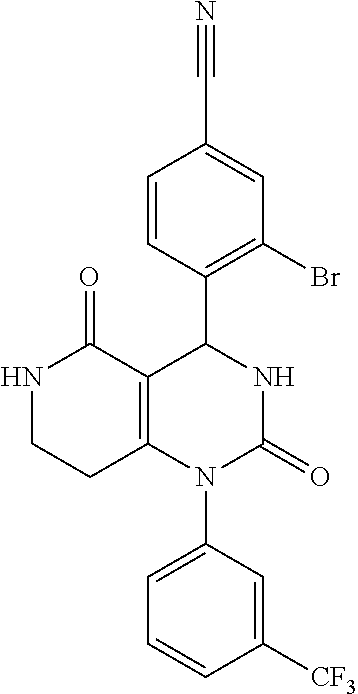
N1CCC2=C(C1=O)C(C1=C(Br)C=C(C#N)C=C1)NC(=O)N2C1=CC=CC([CF3])=C1
